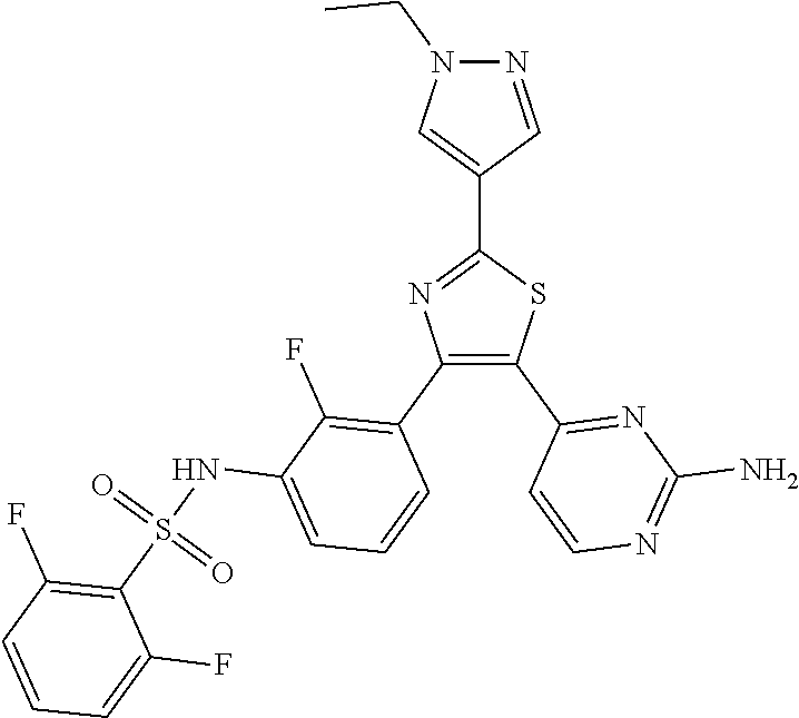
C1(C2=NC(C3=C(F)C(NS(C4=C(F)C=CC=C4F)(=O)=O)=CC=C3)=C(C3=NC(N)=NC=C3)S2)=CN(CC)N=C1
